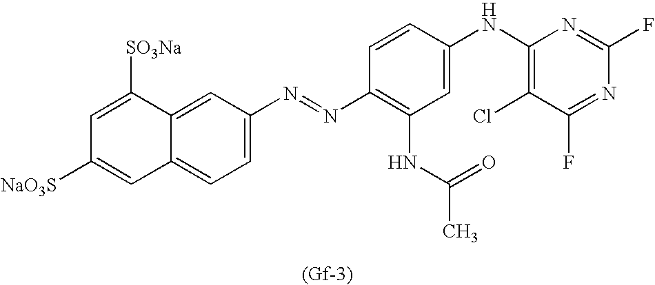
C1=C2C(=CC=C1N=NC1=C(NC(C)=O)C=C(NC3=C(Cl)C(F)=NC(F)=N3)C=C1)C=C([NaO3S])C=C2[SO3Na]
